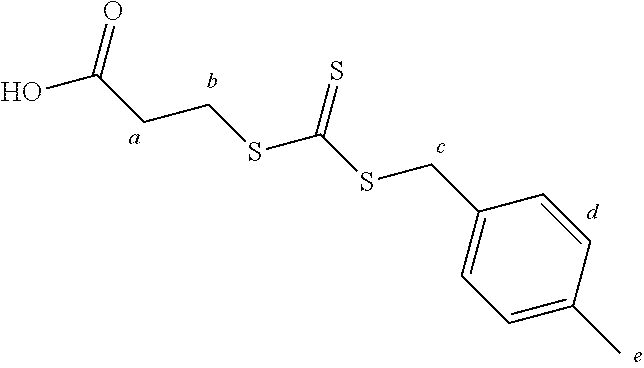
C1(C)=CC=C(CSC(SCCC(O)=O)=S)C=C1
